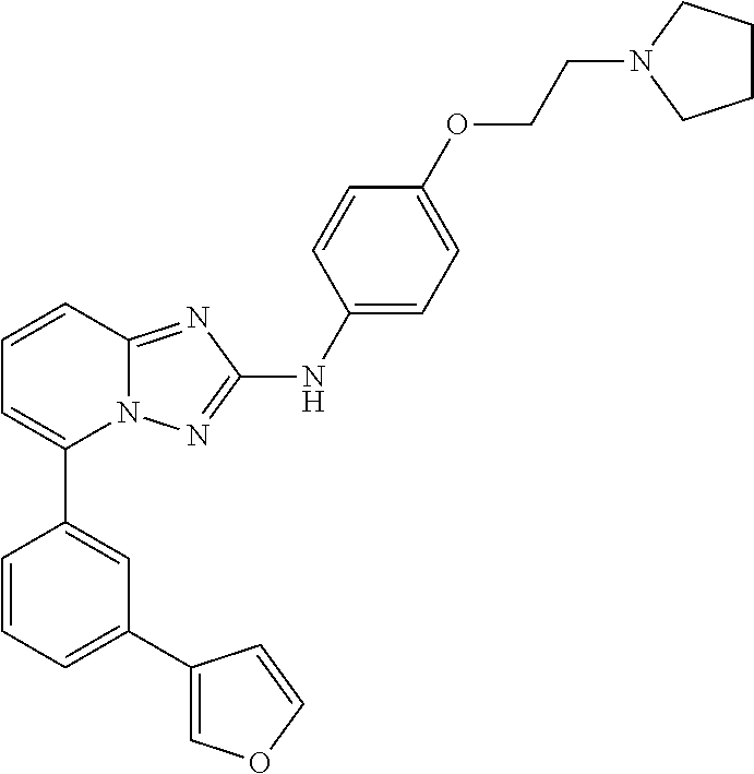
C1=CC2=NC(NC3=CC=C(OCCN4CCCC4)C=C3)=NN2C(C2=CC(C3=COC=C3)=CC=C2)=C1
